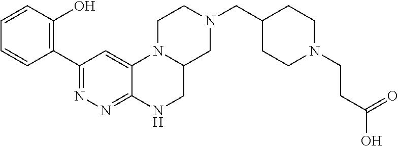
C1=CC=CC(O)=C1C1=NN=C2C(=C1)N1C(CN2)CN(CC2CCN(CCC(O)=O)CC2)CC1
